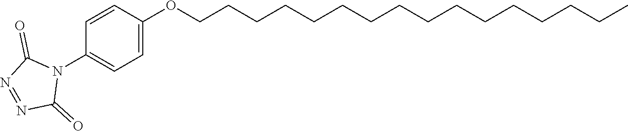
C1=CC(OCCCCCCCCCCCCCCCC)=CC=C1N1C(=O)N=NC1=O
